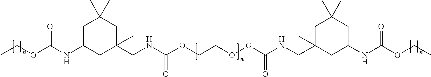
CCOC(NC1CC(CNC(OCCOOC(NCC2(C)CC(NC(OCC)=O)CC(C)(C)C2)=O)=O)(C)CC(C)(C)C1)=O
